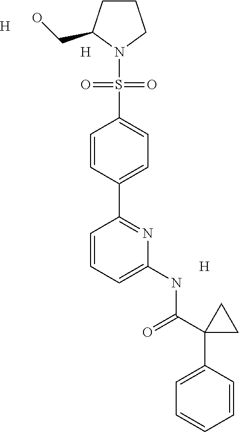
C1CCN(S(C2=CC=C(C3=NC(NC(C4(C5=CC=CC=C5)CC4)=O)=CC=C3)C=C2)(=O)=O)C1CO.[H].[H].[H]
